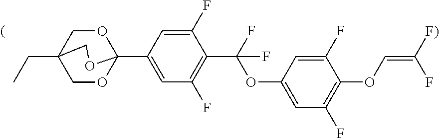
O1CC2(CC)COC1(C1=CC(F)=C(C(OC3=CC(F)=C(OC=C(F)[F)])C(F)=C3)(F)F)C(F)=C1)OC2
